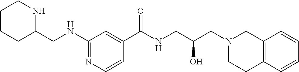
N1=C(NCC2NCCCC2)C=C(C(NCC(CN2CC3=C(CC2)C=CC=C3)O)=O)C=C1
